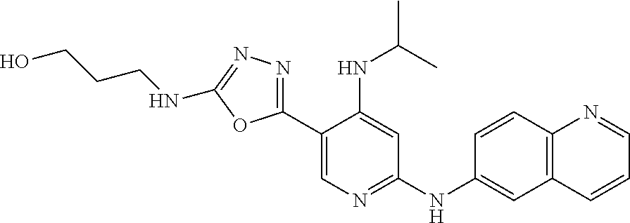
O1C(C2=CN=C(NC3=CC4=C(C=C3)N=CC=C4)C=C2NC(C)C)=NN=C1NCCCO
